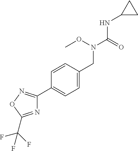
C1(NC(N(CC2=CC=C(C3=NOC(C(F)(F)F)=N3)C=C2)OC)=O)CC1
